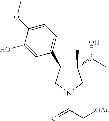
C1(C)(C(C)O)C(C2=CC=C(OC)C(O)=C2)CN(C(=O)C[OAc])C1
